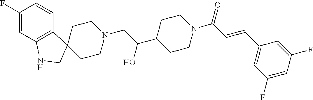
C1CN(CC(C2CCN(C(C=CC3=CC(F)=CC(F)=C3)=O)CC2)O)CCC12C1=C(C=C(F)C=C1)NC2
